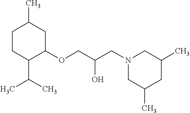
C1CC(C(C)C)C(OCC(O)CN2CC(C)CC(C)C2)CC1C
